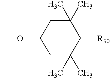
C1C(C)(C)C([R30])C(C)(C)CC1OC
